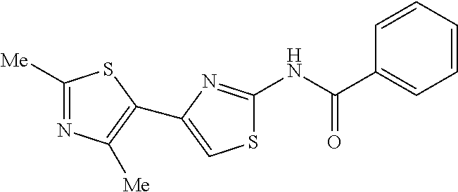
C1([Me])=NC([Me])=C(C2=CSC(NC(C3=CC=CC=C3)=O)=N2)S1
